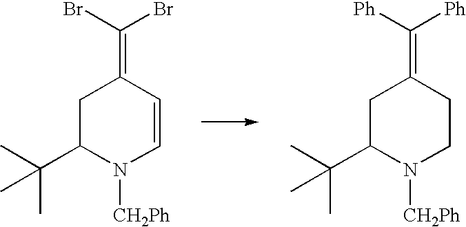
C1C(C(C)(C)C)N([CH2Ph])C=CC1=C(Br)Br.C1C(C(C)(C)C)N([CH2Ph])CCC1=C([Ph])[Ph]
